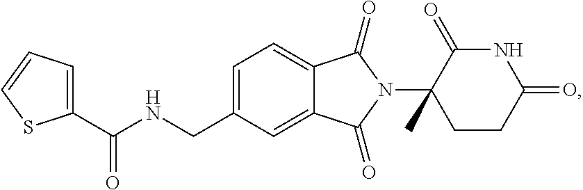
C1=C(CNC(C2=CC=CS2)=O)C=C2C(=C1)C(=O)N(C1(C)CCC(=O)NC1=O)C2=O
